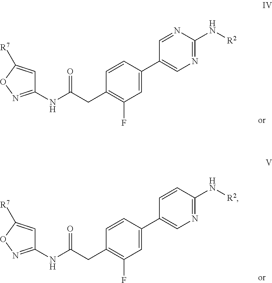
C1=NC(N[R2])=NC=C1C1=CC(F)=C(CC(NC2=NOC([R7])=C2)=O)C=C1.C1=CC(N[R2])=NC=C1C1=CC(F)=C(CC(NC2=NOC([R7])=C2)=O)C=C1
